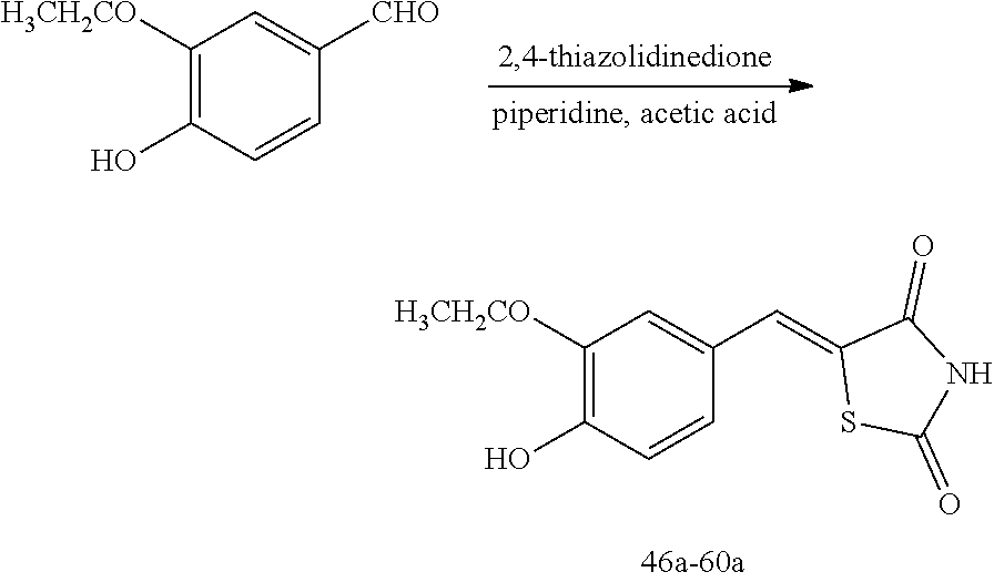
C1=CC([CHO])=CC([H3CH2CO])=C1O.OC1=C([H3CH2CO])C=C(C=C2SC(=O)NC2=O)C=C1
